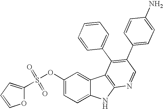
O1C(S(OC2=CC=C3C(=C2)C2=C(N3)N=CC(C3=CC=C(N)C=C3)=C2C2=CC=CC=C2)(=O)=O)=CC=C1
